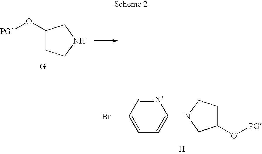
C1(O[PG])CCNC1.[X]1=CC(Br)=CC=C1N1CC(O[PG])CC1.[H]
